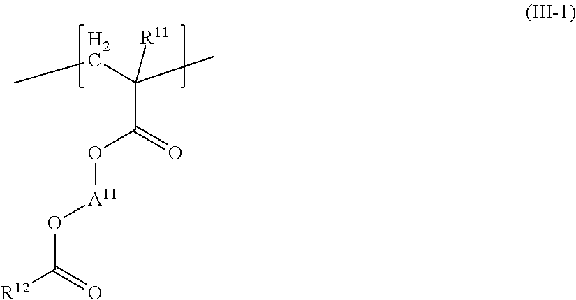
CCC(C)([R11])C(O[A11]OC([R12])=O)=O
